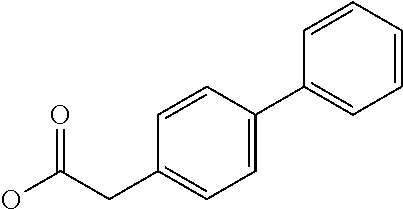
C1=C(C2=CC=CC=C2)C=CC(CC(O)=O)=C1
